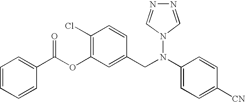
C1=CC=CC(C(OC2=C(Cl)C=CC(CN(C3=CC=C([CN])C=C3)N3C=NN=C3)=C2)=O)=C1
